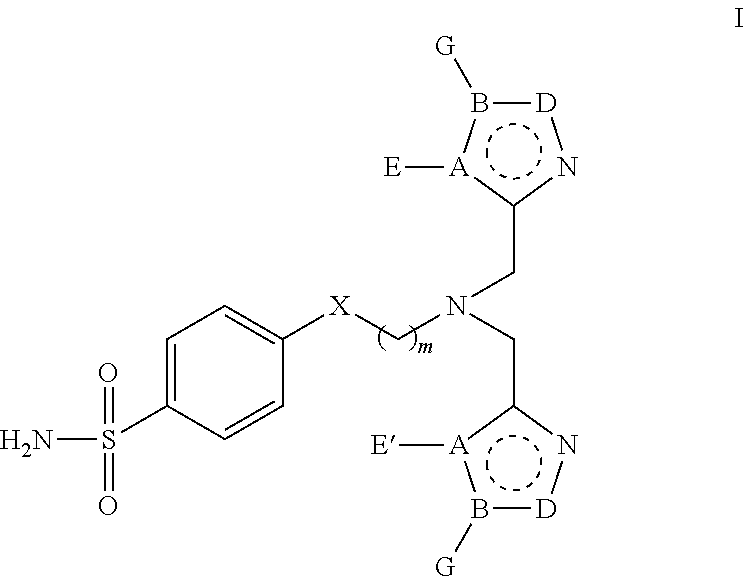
C1=C(S(N)(=O)=O)C=CC([X]CN(Cc2[A]([E])b([G])[D]n2)Cc2n[D]b([G])[A]2[E])=C1
